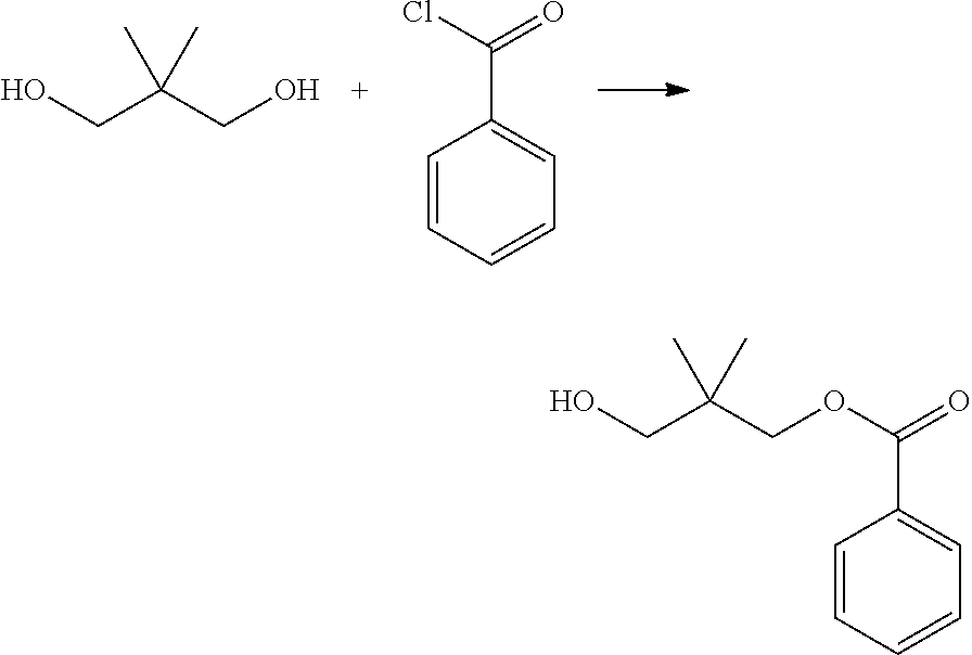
OCC(CO)(C)C.C1=CC=CC=C1C(Cl)=O.OCC(COC(C1=CC=CC=C1)=O)(C)C
